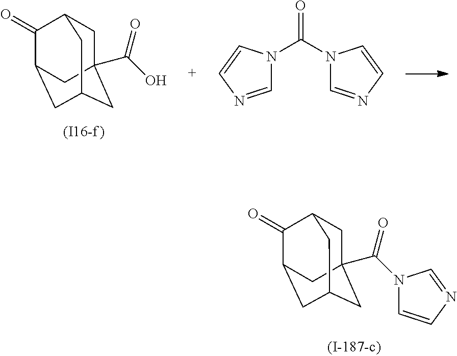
C1C2(C(N3C=CN=C3)=O)CC3CC(C(=O)C1C3)C2.C1C2(C(O)=O)CC3CC(C(=O)C1C3)C2.C1=NC=CN1C(N1C=NC=C1)=O
